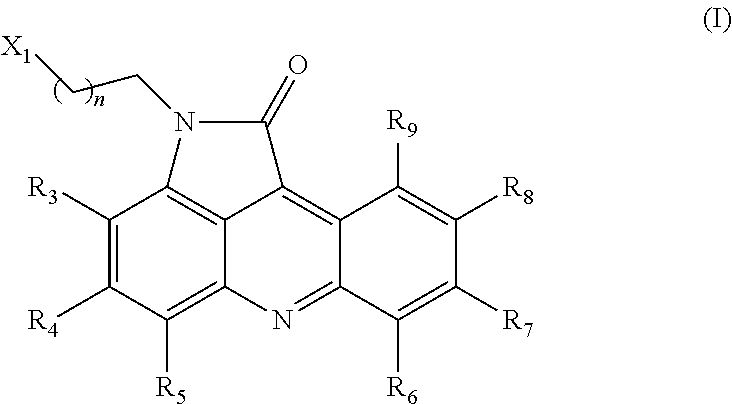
C1([R3])=C([R4])C([R5])=C2C3=C1N(CC[X1])C(=O)C3=C1C(=N2)C([R6])=C([R7])C([R8])=C1[R9]
